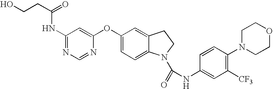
C1(NC(=O)CCO)=NC=NC(OC2=CC=C3C(=C2)CCN3C(=O)NC2=CC([CF3])=C(N3CCOCC3)C=C2)=C1
